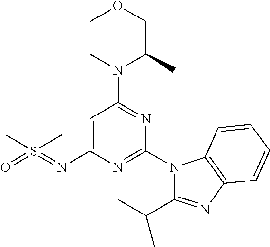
O1CCN(C2=NC(N3C(C(C)C)=NC4=C3C=CC=C4)=NC(N=S(=O)(C)C)=C2)C(C)C1
